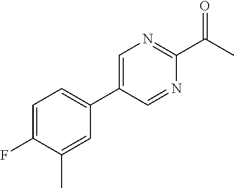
C1=C(C2=CC=C(F)C(C)=C2)C=NC(C(=O)C)=N1
